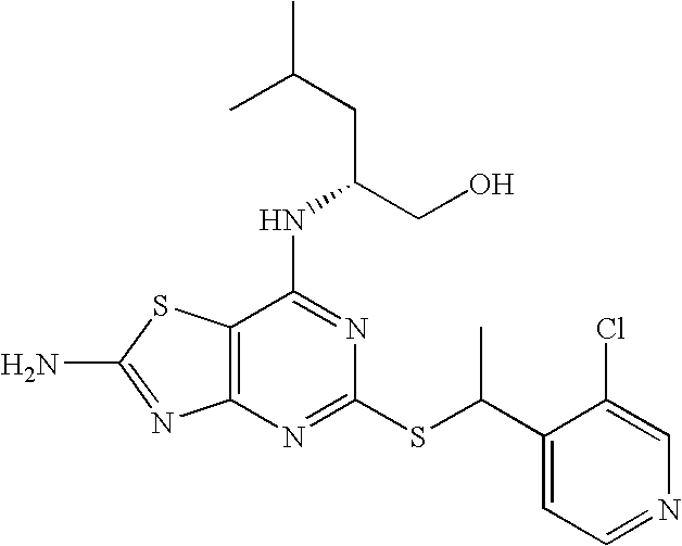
C12=C(N=C(SC(C)C3=CC=NC=C3Cl)N=C1NC(CO)CC(C)C)N=C(N)S2
